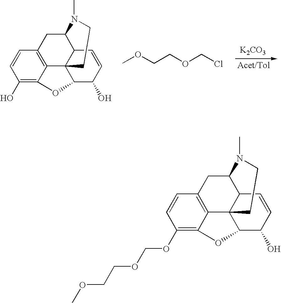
[K2CO3].C1(O)=C2C3=C(C=C1)CC1C4C3(CCN1C)C(C(O)C=C4)O2.COCCOCCl.C1(OCOCCOC)=C2C3=C(C=C1)CC1C4C3(CCN1C)C(C(O)C=C4)O2
